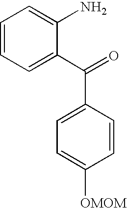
C1=CC=C(C(=O)C2=CC=C([OMOM])C=C2)C(N)=C1
